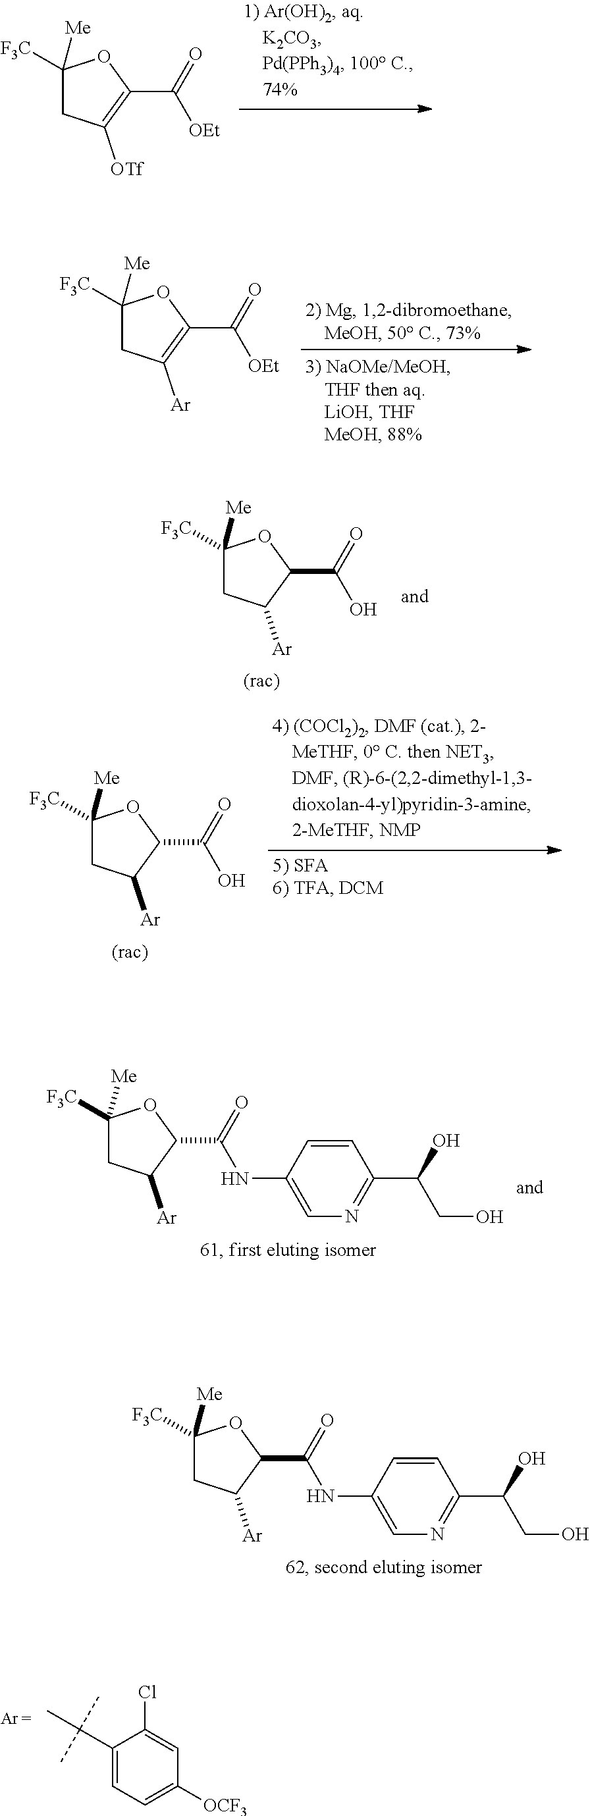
C1([Me])([F3C])CC([OTf])=C(C(=O)[OEt])O1.C1([Me])([F3C])CC([Ar])=C(C(=O)[OEt])O1.C1([Me])([F3C])CC([Ar])C(C(=O)O)O1.C1([Me])([F3C])CC([Ar])C(C(=O)NC2=CN=C(C(O)CO)C=C2)O1.C1([Me])([F3C])CC([Ar])C(C(=O)NC2=CN=C(C(O)CO)C=C2)O1.C1([Me])([F3C])CC([Ar])C(C(=O)O)O1.C1(C(C)(C)C)=CC=C([OCF3])C=C1Cl
